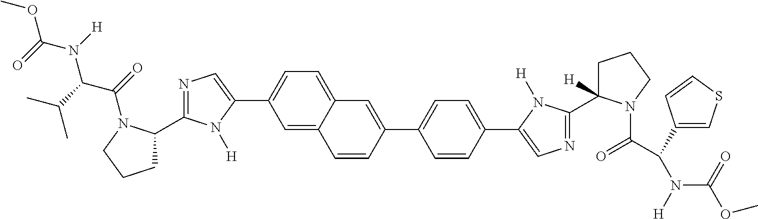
COC(=O)N(C(C(C)C)C(=O)N1C(C2=NC=C(C3=CC=C4C(=C3)C=CC(C3=CC=C(C5=CN=C(C6([H])CCCN6C(C(N(C(=O)OC)[H])C6=CSC=C6)=O)N5[H])C=C3)=C4)N2[H])CCC1)[H]
